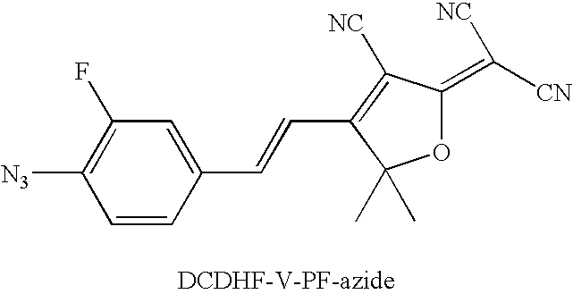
C1=CC(C=CC2=C([NC])C(=C([NC])[CN])OC2(C)C)=CC(F)=C1[N3]
